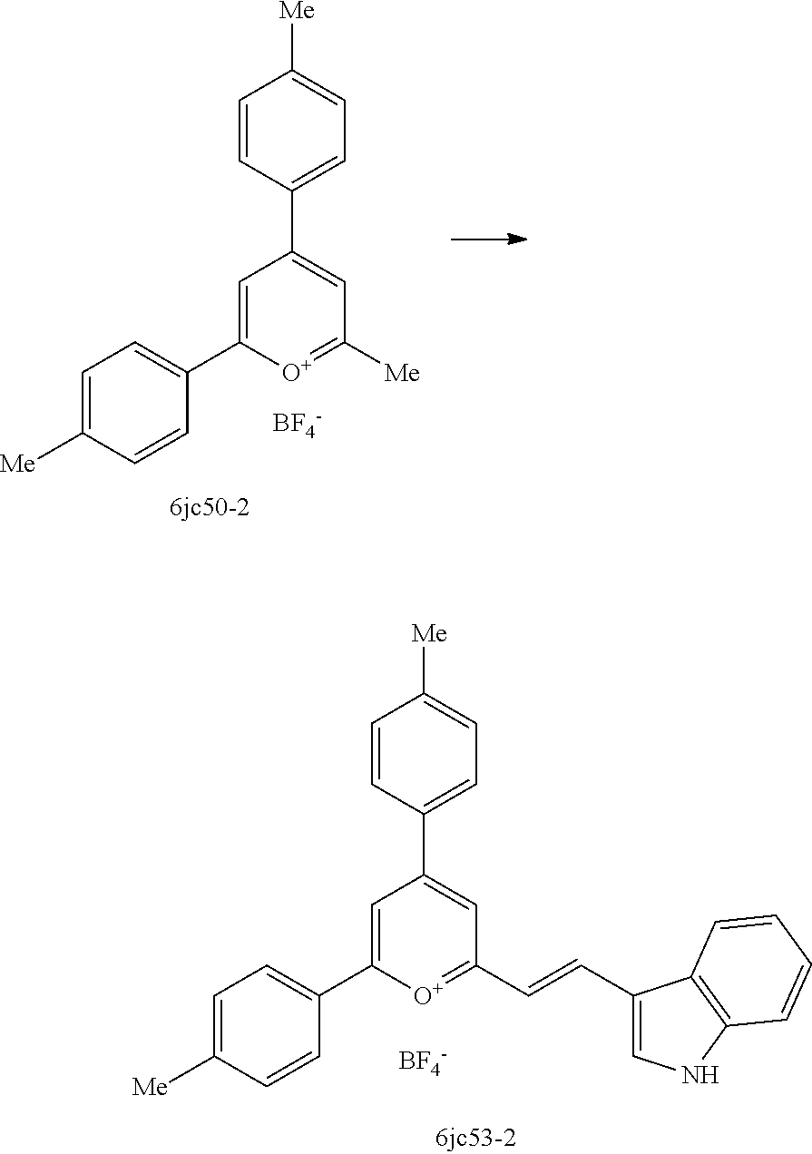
C1=C([Me])C=CC(C2=CC(C3=CC=C([Me])C=C3)=CC(C=CC3=CNC4=C3C=CC=C4)=[O+]2)=C1.[BF4-].C1=C([Me])C=CC(C2=CC(C3=CC=C([Me])C=C3)=CC([Me])=[O+]2)=C1.[BF4-]
